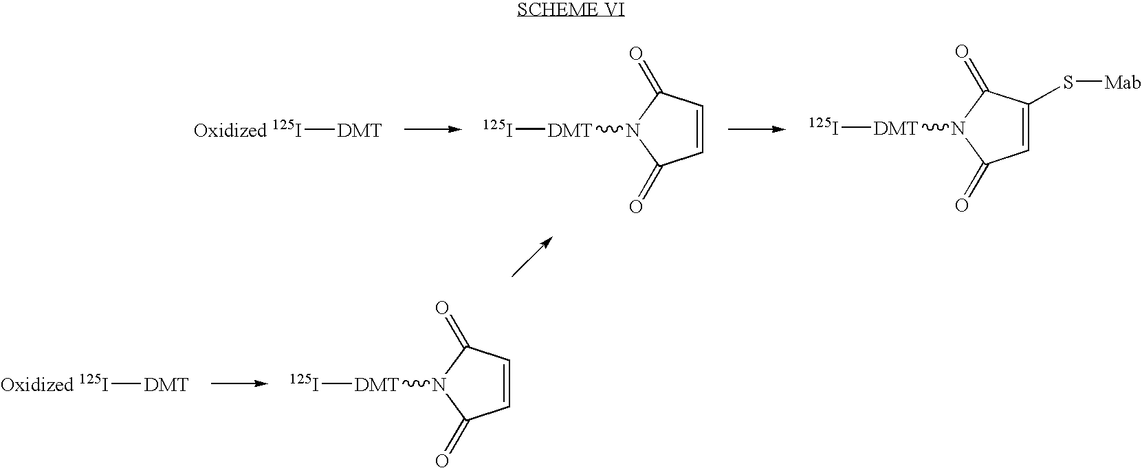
C1=CC(=O)N([DMT][125I])C1=O.[Oxidized 125I][DMT].C1=C(S[Mab])C(=O)N([DMT][125I])C1=O.C1=CC(=O)N([DMT][125I])C1=O.[Oxidized 125I][DMT]
